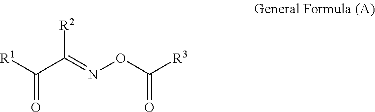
[R1]C(=O)C([R2])=NOC(=O)[R3]
